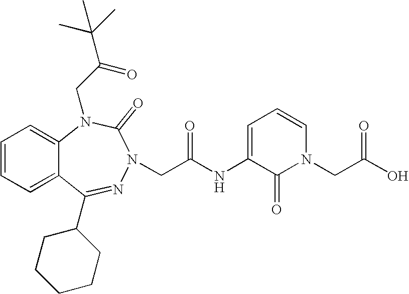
C1=CC=C2C(=C1)N(CC(C(C)(C)C)=O)C(=O)N(CC(NC1=CC=CN(CC(O)=O)C1=O)=O)N=C2C1CCCCC1
